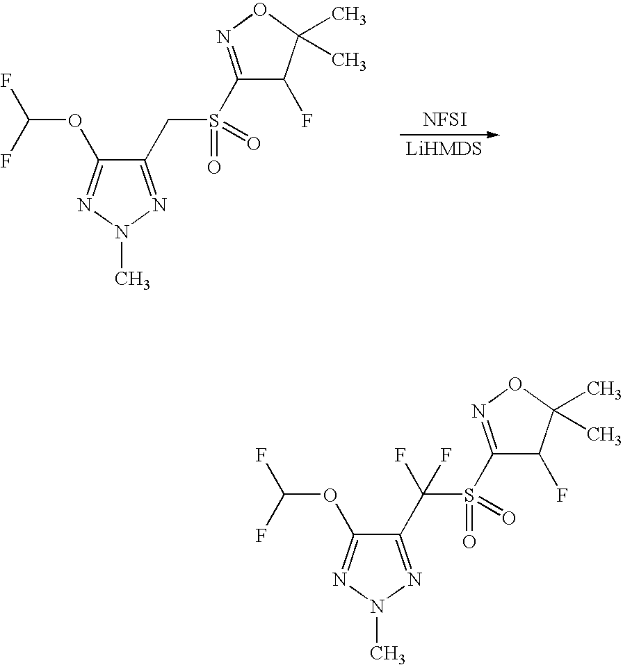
C1(CS(C2=NOC(C)(C)C2F)(=O)=O)=NN(C)N=C1OC(F)F.[NFSI].C1(C(S(C2=NOC(C)(C)C2F)(=O)=O)(F)F)=NN(C)N=C1OC(F)F
